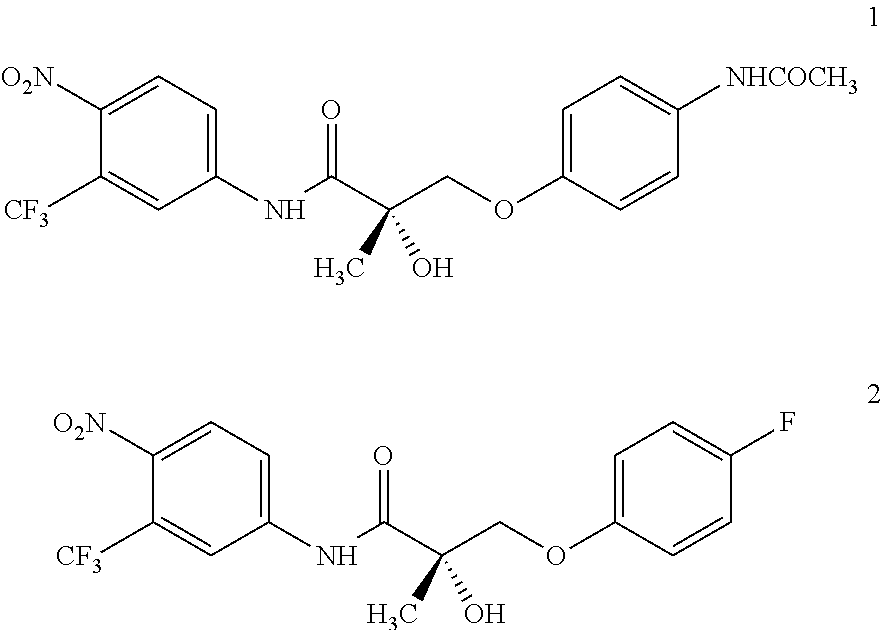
C1=C(OCC(C(NC2=CC=C([O2N])C([CF3])=C2)=O)(O)C)C=CC([NHCOCH3])=C1.C1=C(OCC(C(NC2=CC=C([O2N])C([CF3])=C2)=O)(O)C)C=CC(F)=C1
